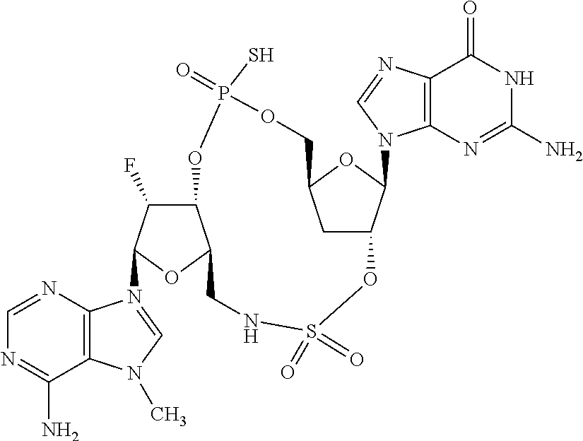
C1=NC2=C(C(N)=N1)N(C)C=N2C1C(F)C2C(O1)CNS(=O)(=O)OC1CC(OC1N1C3=C(C(=O)NC(N)=N3)N=C1)COP(=O)(S)O2
